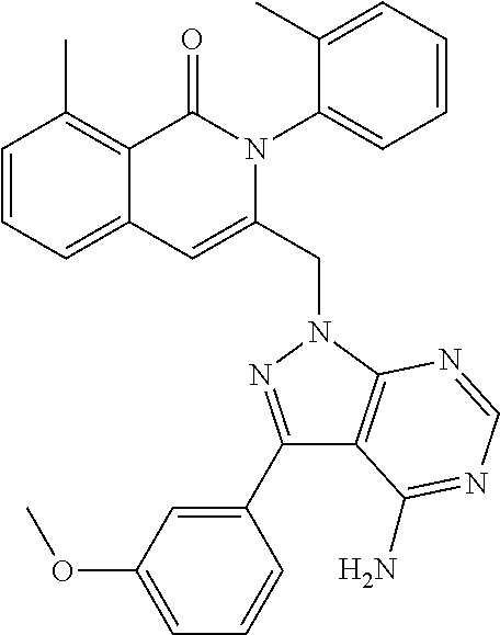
C1=CC=C2C(=C1C)C(=O)N(C1=CC=CC=C1C)C(CN1C3=C(C(C4=CC(OC)=CC=C4)=N1)C(N)=NC=N3)=C2
